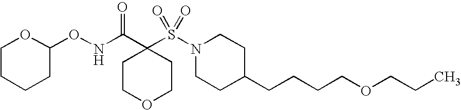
O(NC(C1(S(N2CCC(CCCCOCCC)CC2)(=O)=O)CCOCC1)=O)C1OCCCC1
